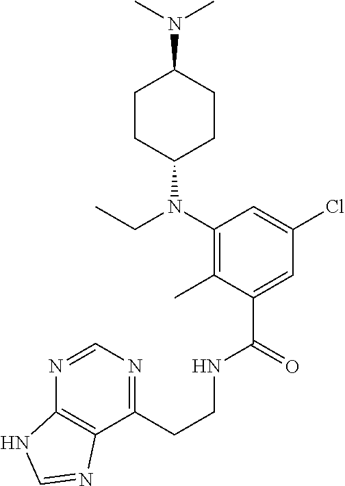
C(CNC(C1=CC(Cl)=CC(N(C2CCC(N(C)C)CC2)CC)=C1C)=O)C1=NC=NC2=C1N=CN2
